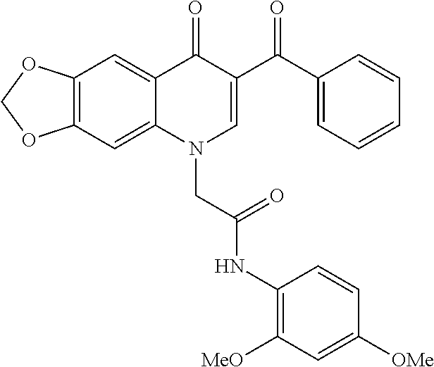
C12=C(C=C3C(=C1)C(=O)C(C(C1=CC=CC=C1)=O)=CN3CC(NC1=C([MeO])C=C([OMe])C=C1)=O)OCO2
